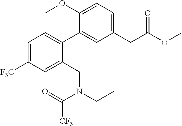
C1(CC(OC)=O)=CC=C(OC)C(C2=CC=C([F3C])C=C2CN(CC)C(=O)[CF3])=C1
